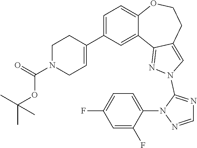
C1=C(C2=CCN(C(=O)OC(C)(C)C)CC2)C=C2C(=C1)OCCC1=CN(C3=NC=NN3C3=CC=C(F)C=C3F)N=C21
